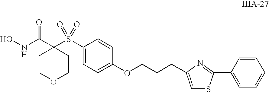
C1=C(S(C2(C(NO)=O)CCOCC2)(=O)=O)C=CC(OCCCC2=CSC(C3=CC=CC=C3)=N2)=C1
